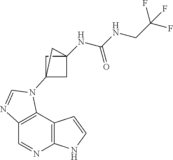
C1=NC2=C(C3=C1N=CN3C13CC(NC(NCC(F)(F)F)=O)(C1)C3)C=CN2
